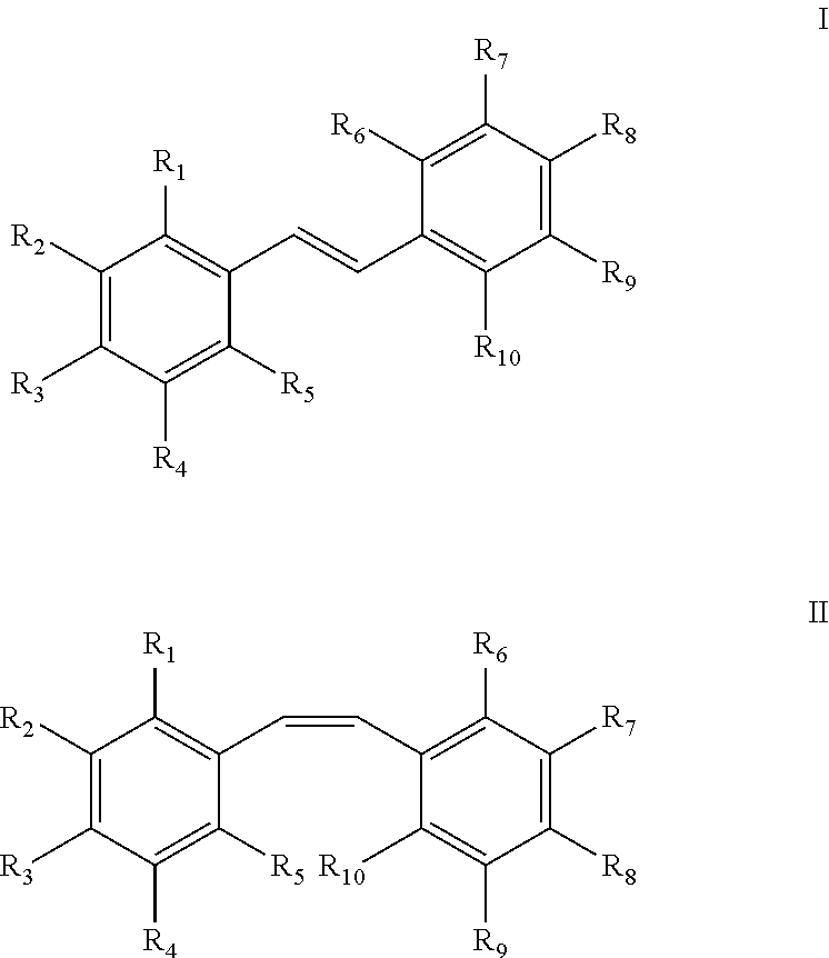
C1(C=CC2=C([R10])C([R9])=C([R8])C([R7])=C2[R6])=C([R1])C([R2])=C([R3])C([R4])=C1[R5].C1(C=CC2=C([R6])C([R7])=C([R8])C([R9])=C2[R10])=C([R1])C([R2])=C([R3])C([R4])=C1[R5]
